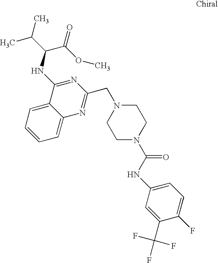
C1=CC=C2C(=C1)C(NC(C(=O)OC)C(C)C)=NC(CN1CCN(C(NC3=CC=C(F)C(C(F)(F)F)=C3)=O)CC1)=N2
